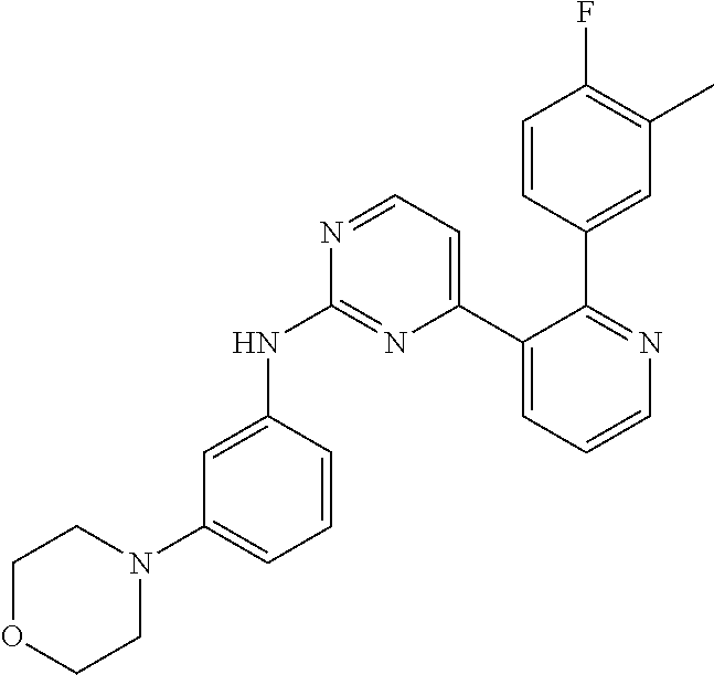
C1=CC(C2=NC=CC=C2C2=CC=NC(NC3=CC(N4CCOCC4)=CC=C3)=N2)=CC(C)=C1F
